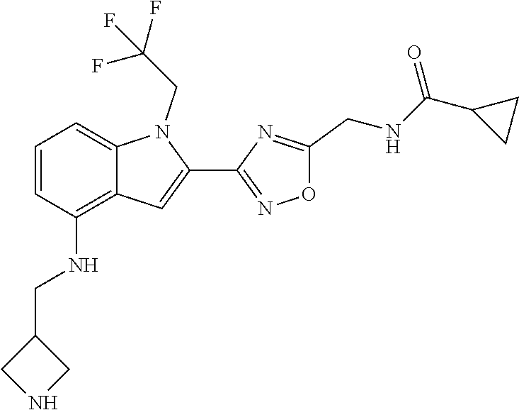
C12=CC=CC(NCC3CNC3)=C1C=C(C1=NOC(CNC(C3CC3)=O)=N1)N2CC(F)(F)F
